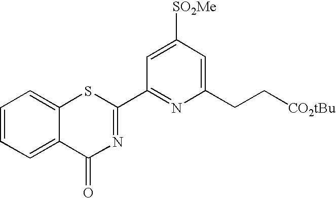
[SO2Me]C1=CC(C2=NC(=O)C3=CC=CC=C3S2)=NC(CC[CO2tBu])=C1
